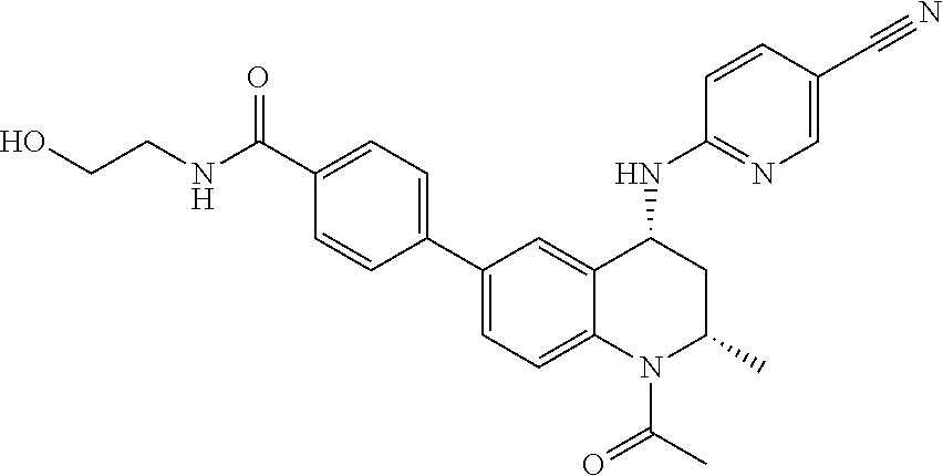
N(C(C1=CC=C(C2=CC=C3C(=C2)C(NC2=NC=C(C#N)C=C2)CC(C)N3C(C)=O)C=C1)=O)CCO
